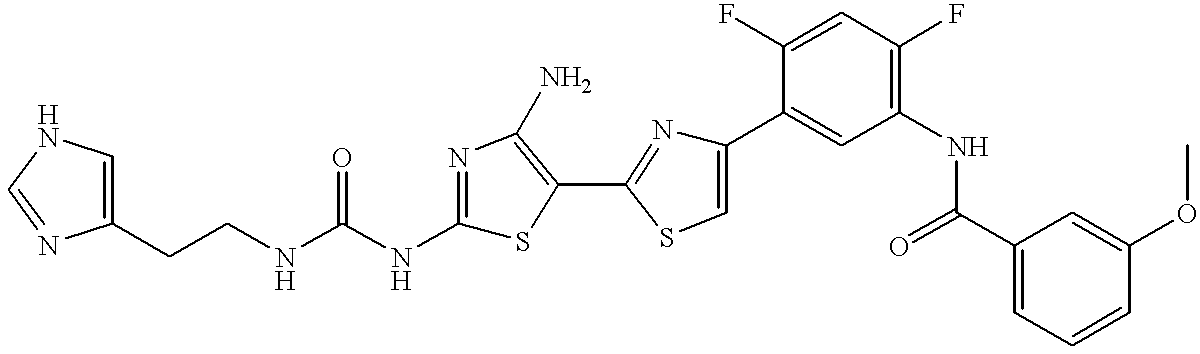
C(CNC(NC1=NC(N)=C(C2=NC(C3=CC(NC(C4=CC=CC(OC)=C4)=O)=C(F)C=C3F)=CS2)S1)=O)C1=CNC=N1
